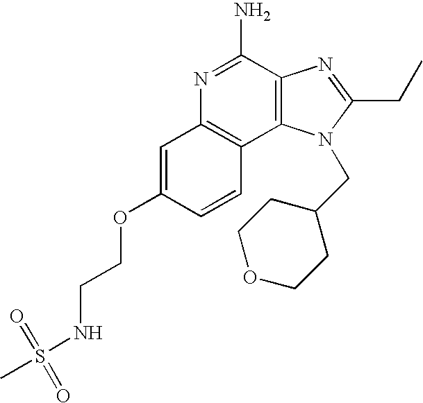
C1=C(OCCNS(C)(=O)=O)C=CC2=C1N=C(N)C1=C2N(CC2CCOCC2)C(CC)=N1
